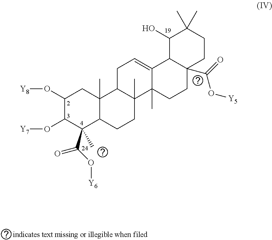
C12=CCC3C(C)(C1(C)CCC1(C(=O)O[Y5])C2C(O)C(C)(C)CC1)CCC1C3(C)CC(O[Y8])C(O[Y7])C1(C(O[Y6])=O)C
